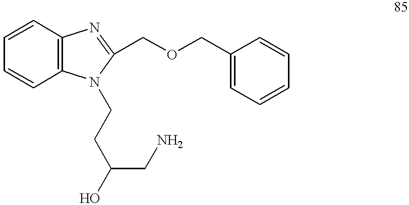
C1=CC2=C(C=C1)N(CCC(CN)O)C(COCC1=CC=CC=C1)=N2
